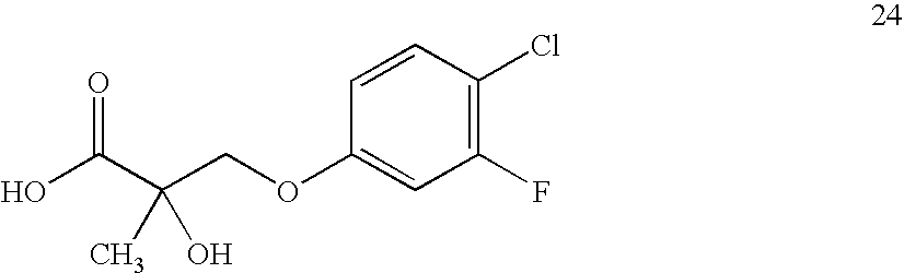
OC(C(COC1=CC(F)=C(Cl)C=C1)(C)O)=O
